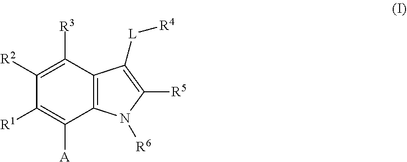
C12=C(C([R3])=C([R2])C([R1])=C1[A])C([L][R4])=C([R5])N2[R6]
